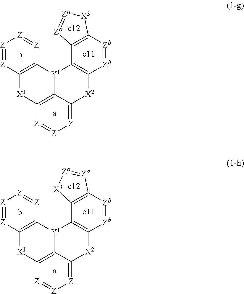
[Z]1=[Z]C2=C([Z]=[Z]1)[Y1]1C3=C([X1]2)[Z]=[Z][Z]=C3[X2]C2=C1C1=C([Zb]=[Zb]2)[X3][Za]=[Za]1.[Z]1=[Z]C2=C([Z]=[Z]1)[Y1]1C3=C([X1]2)[Z]=[Z][Z]=C3[X2]C2=C1C1=C([Zb]=[Zb]2)[Za]=[Za][X3]1
